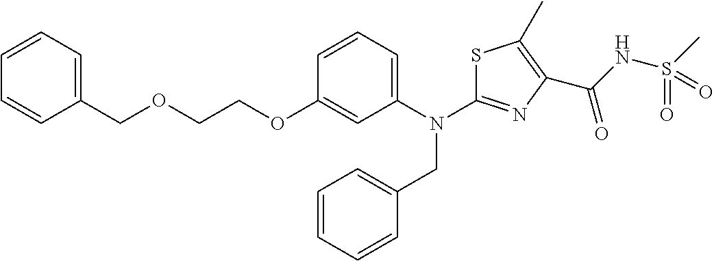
C1=CC=C(N(C2=NC(C(NS(C)(=O)=O)=O)=C(C)S2)CC2=CC=CC=C2)C=C1OCCOCC1=CC=CC=C1
